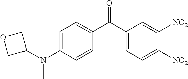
C1=C(N(C)C2COC2)C=CC(C(C2=CC=C([NO2])C([NO2])=C2)=O)=C1
